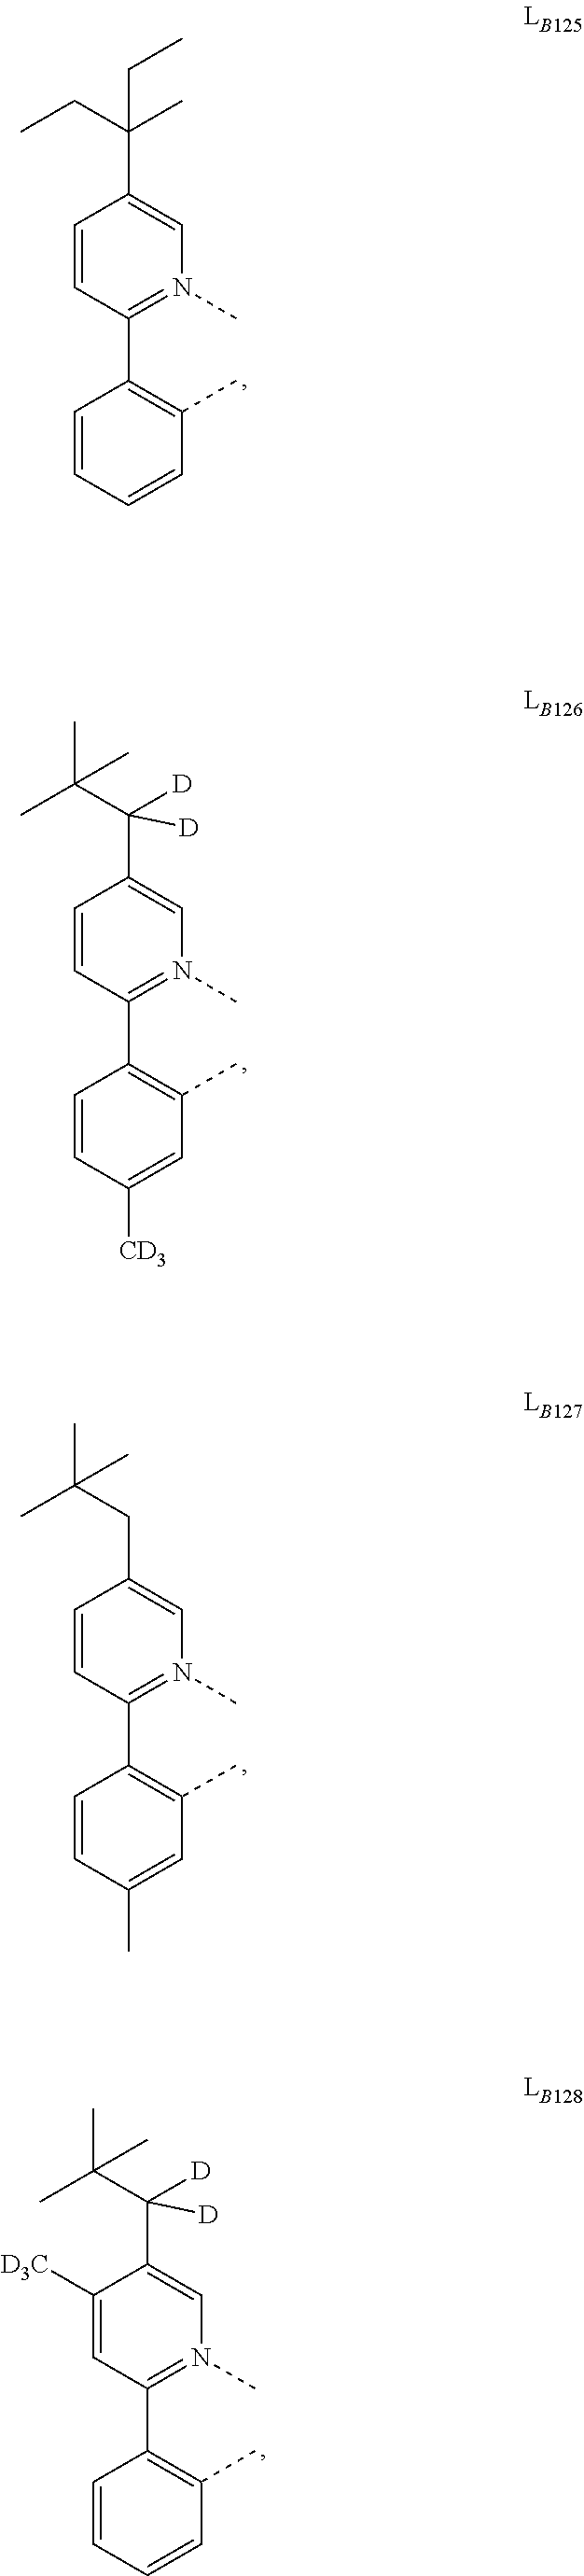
C1=CC(C2=C(C)C=CC=C2)=N(C)C=C1C(CC)(C)CC.C1=CC(C2=C(C)C=C([CD3])C=C2)=N(C)C=C1C([D])([D])C(C)(C)C.C1=CC(C2=C(C)C=C(C)C=C2)=N(C)C=C1CC(C)(C)C.C1([D3C])=CC(C2=C(C)C=CC=C2)=N(C)C=C1C([D])([D])C(C)(C)C
